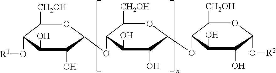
C1([CH2OH])C(O[R1])C(O)C(O)C(OC2C([CH2OH])OC(OC3C([CH2OH])OC(O[R2])C(O)C3O)C(O)C2O)O1
